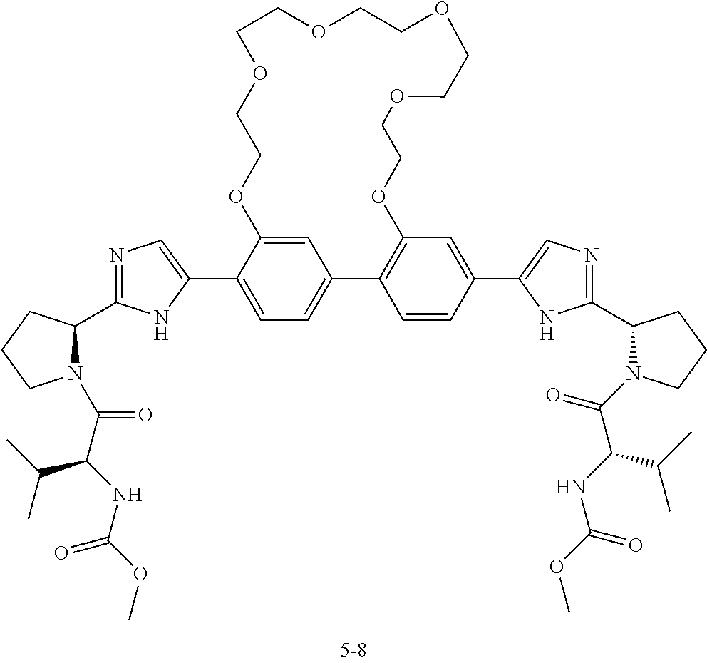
C1=C2C(C3=CN=C(C4N(C(C(NC(OC)=O)C(C)C)=O)CCC4)N3)=CC=C1C1=C(C=C(C3=CN=C(C4CCCN4C(=O)C(NC(OC)=O)C(C)C)N3)C=C1)OCCOCCOCCOCCOCCO2
